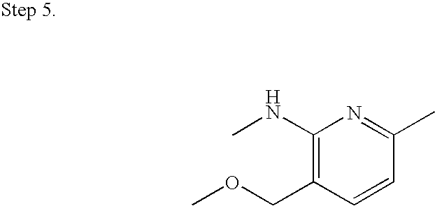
C1(NC)=C(COC)C=CC(C)=N1
